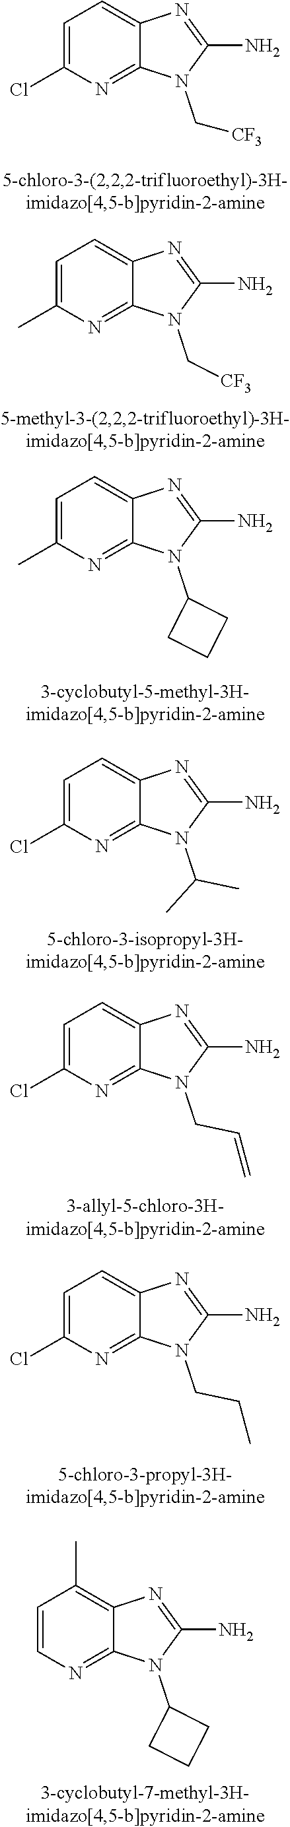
C1=C(Cl)N=C2C(=C1)N=C(N)N2C[CF3].C1=C(C)N=C2C(=C1)N=C(N)N2C[CF3].C1=C(C)N=C2C(=C1)N=C(N)N2C1CCC1.C1=C(Cl)N=C2C(=C1)N=C(N)N2C(C)C.C1=C(Cl)N=C2C(=C1)N=C(N)N2CC=C.C1=C(Cl)N=C2C(=C1)N=C(N)N2CCC.C1=CN=C2C(=C1C)N=C(N)N2C1CCC1
